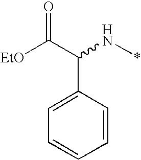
C1=CC(C(C([EtO])=O)N*)=CC=C1
